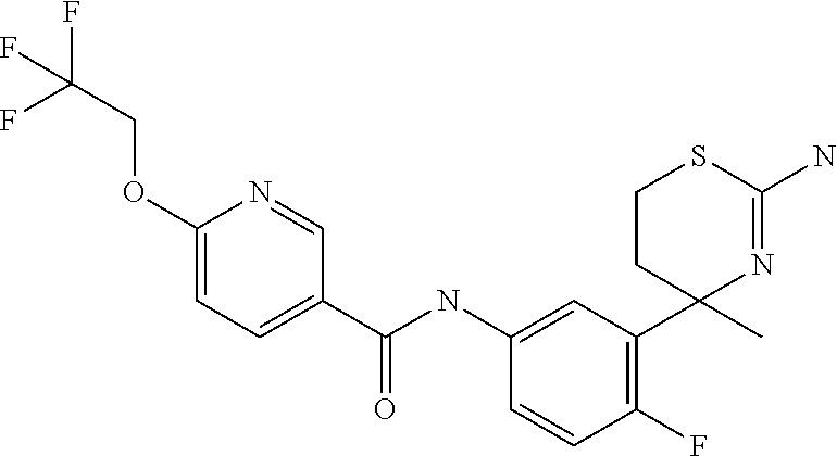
C1(OCC(F)(F)F)=CC=C(C(NC2=CC(C3(C)N=C(N)SCC3)=C(F)C=C2)=O)C=N1
